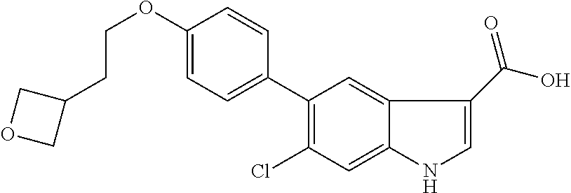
C1(C2=CC=C(OCCC3COC3)C=C2)=C(Cl)C=C2C(=C1)C(C(=O)O)=CN2
